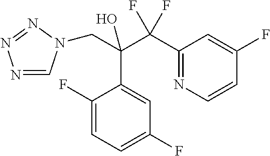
N1=CN(CC(O)(C(C2=NC=CC(F)=C2)(F)F)C2=CC(F)=CC=C2F)N=N1
